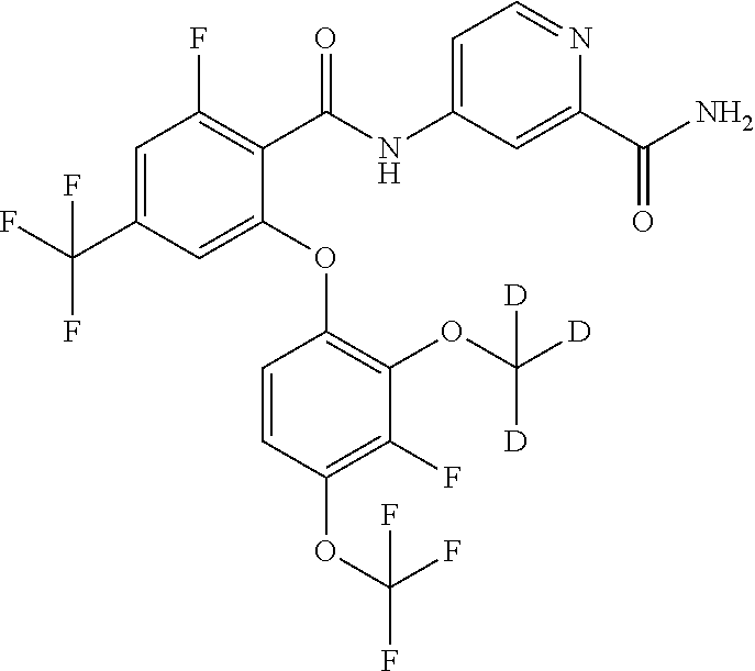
C1=C(C(F)(F)F)C=C(OC2=C(OC([D])([D])[D])C(F)=C(OC(F)(F)F)C=C2)C(C(=O)NC2=CC=NC(C(N)=O)=C2)=C1F
